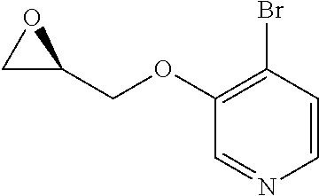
C1(COC2=C(Br)C=CN=C2)OC1
